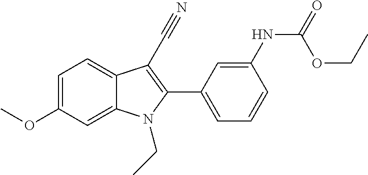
C1=C2C(=CC=C1OC)C(C#N)=C(C1=CC=CC(NC(=O)OCC)=C1)N2CC
